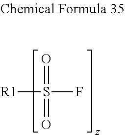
O=S(=O)([R1])F
